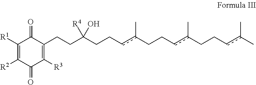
C1([R1])=C([R2])C(=O)C([R3])=C(CCC(O)([R4])CCcc(CCcc(CCcc(C)C)C)C)C1=O
